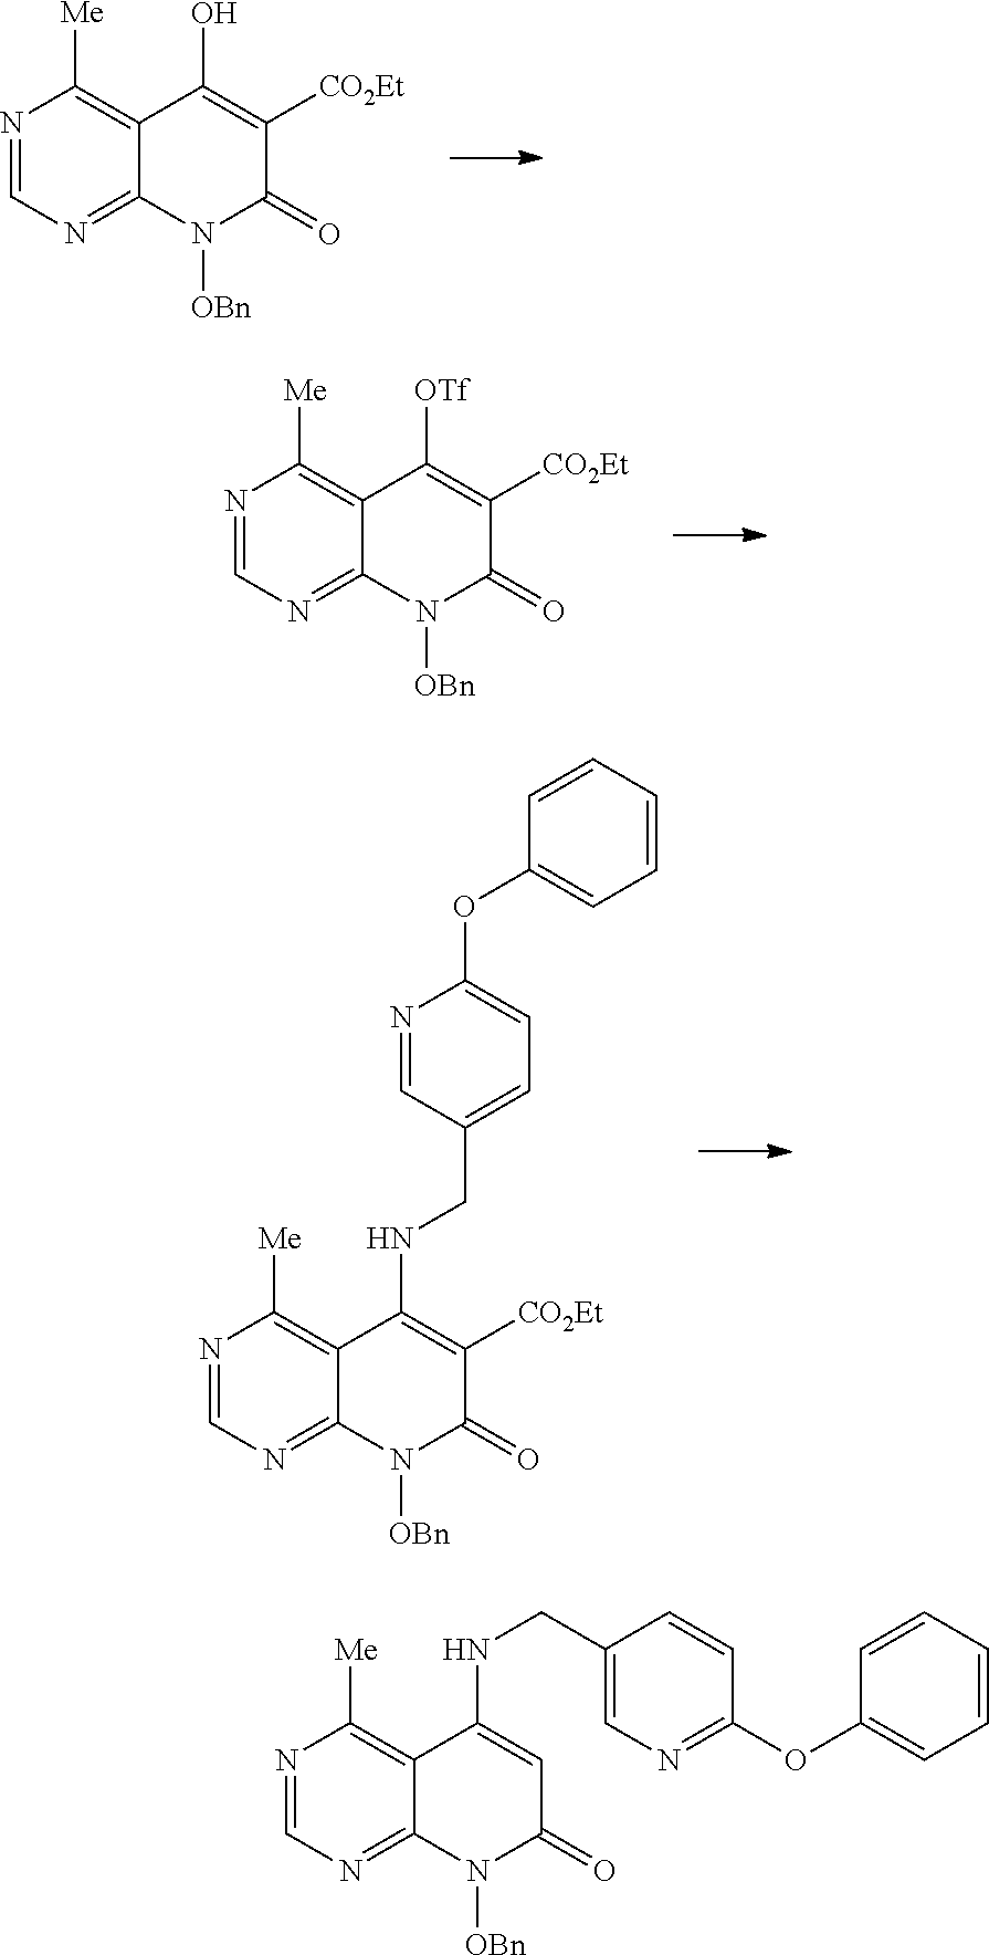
N1=CN=C2C(=C1[Me])C(O)=C([CO2Et])C(=O)N2[OBn].N1=CN=C2C(=C1[Me])C([OTf])=C([CO2Et])C(=O)N2[OBn].N1=CN=C2C(=C1[Me])C(NCC1=CC=C(OC3=CC=CC=C3)N=C1)=C([CO2Et])C(=O)N2[OBn].N1=CN=C2C(=C1[Me])C(NCC1=CN=C(OC3=CC=CC=C3)C=C1)=CC(=O)N2[OBn]
